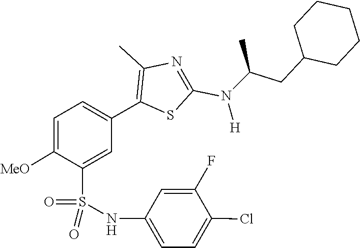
C1(CC(N(C2=NC(C)=C(C3=CC=C([MeO])C(S(=O)(NC4=CC=C(Cl)C(F)=C4)=O)=C3)S2)[H])C)CCCCC1
